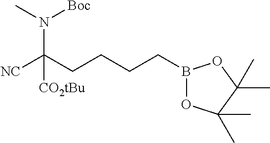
CN([Boc])C([CO2tBu])([NC])CCCCB1OC(C)(C)C(C)(C)O1
